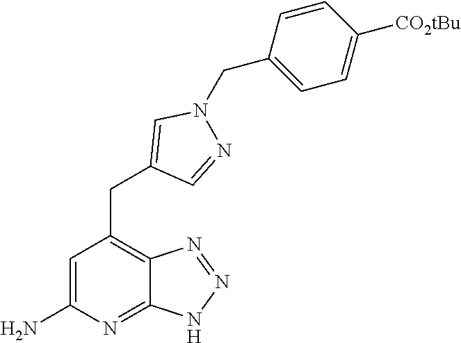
C1=C(N)N=C2C(=C1CC1=CN(CC3=CC=C([CO2tBu])C=C3)N=C1)N=NN2
